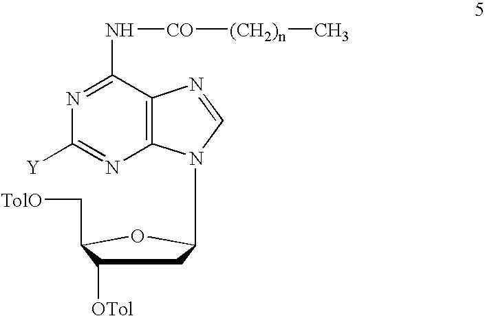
N1=C(N[CO][(CH2)n]C)C2=C(N=C1[Y])N(C1CC([OTol])C(C[TolO])O1)C=N2
